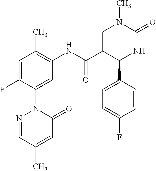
C1(F)=CC(C)=C(NC(C2=CN(C)C(=O)NC2C2=CC=C(F)C=C2)=O)C=C1N1N=CC(C)=CC1=O
